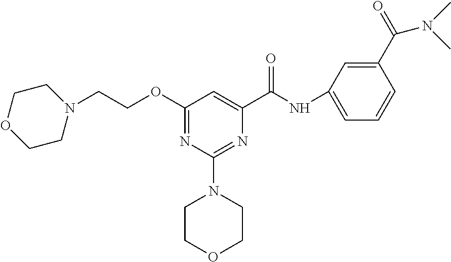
N(C(C1=CC(OCCN2CCOCC2)=NC(N2CCOCC2)=N1)=O)C1=CC=CC(C(=O)N(C)C)=C1
